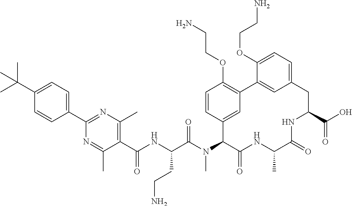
C1(C(C)(C)C)=CC=C(C2=NC(C)=C(C(NC(C(N(C3C(=O)NC(C)C(=O)NC(C(O)=O)CC4=CC=C(OCCN)C(=C4)C4=C(OCCN)C=CC3=C4)C)=O)CCN)=O)C(C)=N2)C=C1
